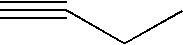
C#CCC
